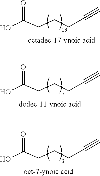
OC(CCCC#C)=O.OC(CCCC#C)=O.OC(CCCC#C)=O
